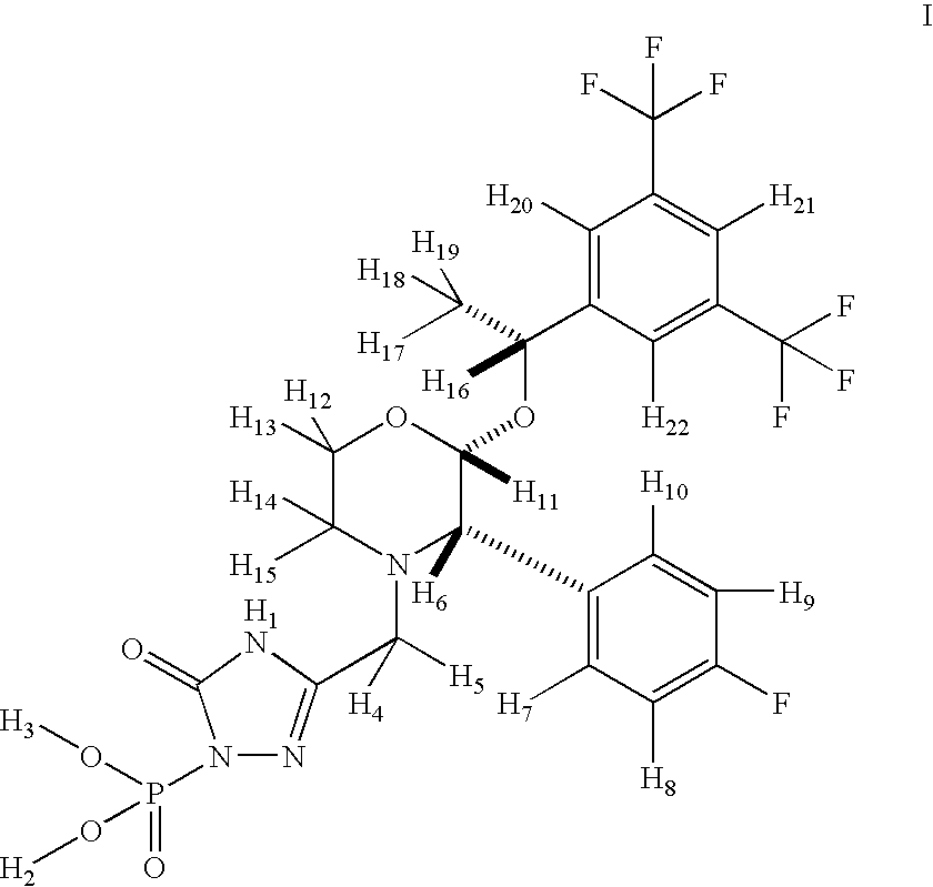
C1([H20])=C(C([H16])(OC2([H11])OC([H13])([H12])C([H14])([H15])N(C([H5])([H4])C3=NN(P(O[H2])(=O)O[H3])C(=O)N3)C2(C2=C([H7])C([H8])=C(F)C([H9])=C2[H10])[H6])C([H18])([H17])[H19])C([H22])=C(C(F)(F)F)C([H21])=C1C(F)(F)F
